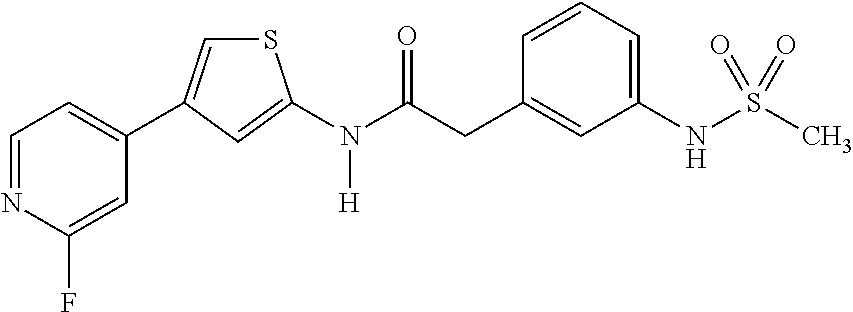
C1=NC(F)=CC(C2=CSC(N(C(CC3=CC(NS(C)(=O)=O)=CC=C3)=O)[H])=C2)=C1
